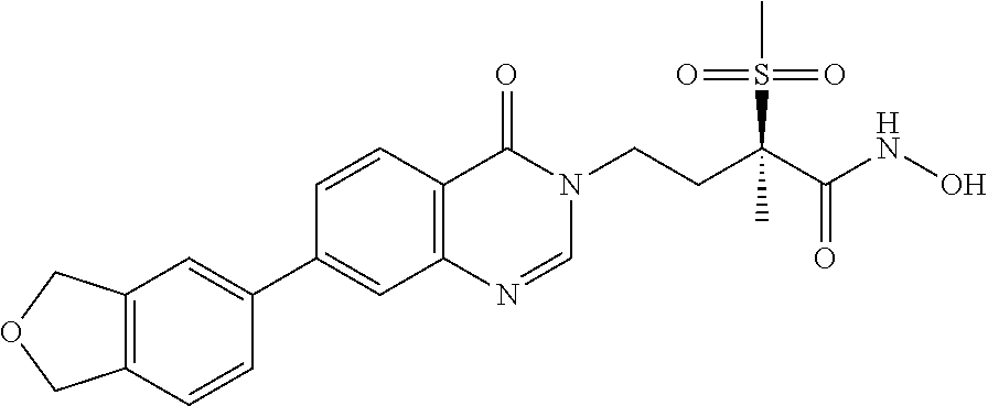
C1=NC2=C(C=CC(C3=CC4=C(COC4)C=C3)=C2)C(=O)N1CCC(S(=O)(=O)C)(C(NO)=O)C
